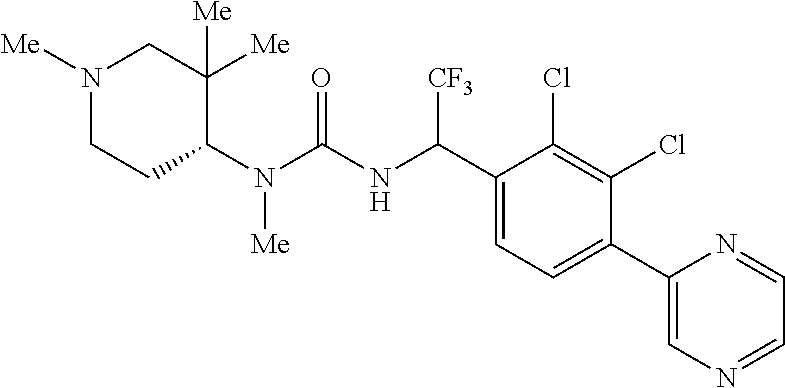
C1(N(C(NC(C2=CC=C(C3=CN=CC=N3)C(Cl)=C2Cl)[CF3])=O)[Me])C([Me])([Me])CN([Me])CC1
